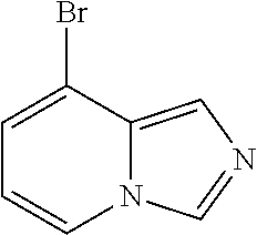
C1=C(Br)C2=CN=CN2C=C1
